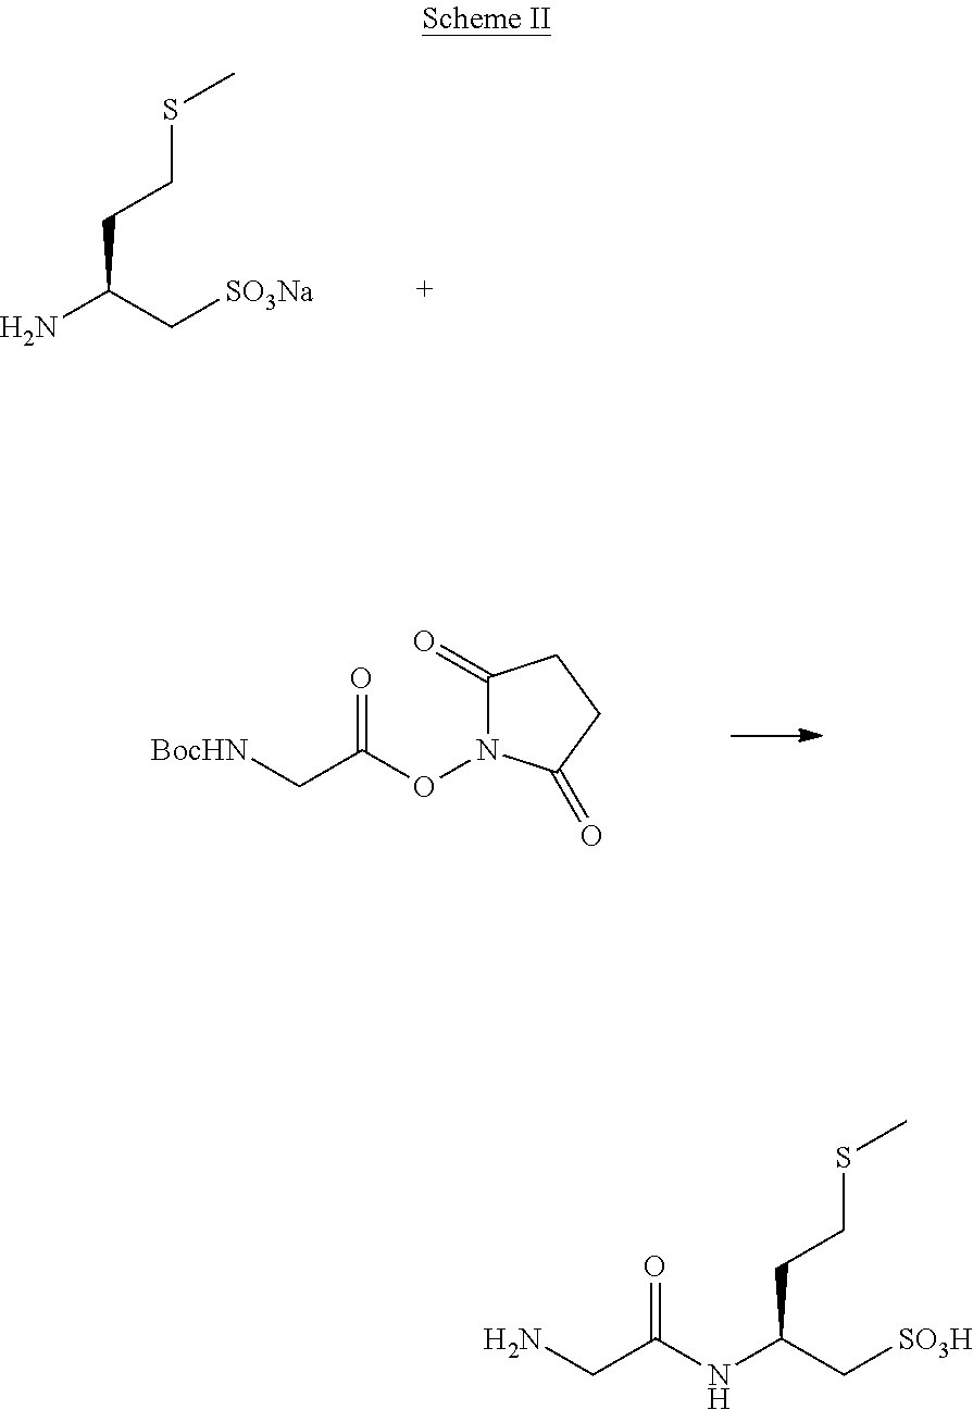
N(C(C[SO3H])CCSC)C(CN)=O.NC(C[SO3Na])CCSC.C1(=O)N(OC(C[BocHN])=O)C(=O)CC1
